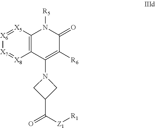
C1(N2CC(C([Z1][R1])=O)C2)=C([R6])C(=O)N([R5])C2=C1[X8]=[X7][X6]=[X5]2
